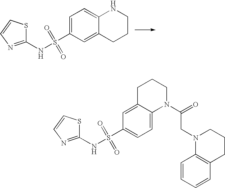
C1(NS(C2=CC=C3C(=C2)CCCN3)(=O)=O)=NC=CS1.C1(NS(C2=CC=C3C(=C2)CCCN3C(=O)CN2C3=C(CCC2)C=CC=C3)(=O)=O)=NC=CS1
